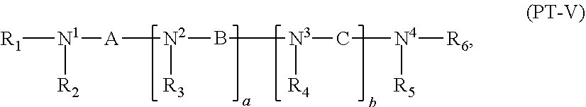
[N1]([R1])([R2])[A][N2]([R3])B[N3]([R4])C[N4]([R5])[R6]
